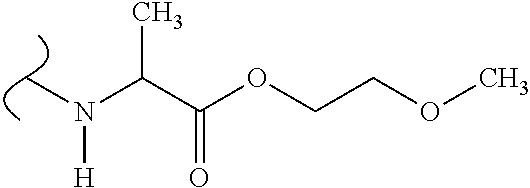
C(N(C)[H])(C(=O)OCCOC)C
